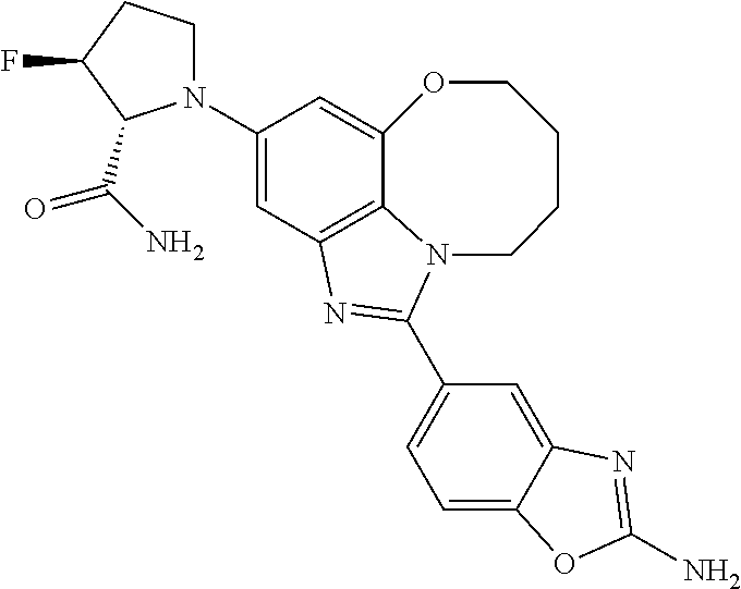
C12=C3C=C(N4CCC(F)C4C(N)=O)C=C1OCCCCN2C(C1=CC=C2C(=C1)N=C(N)O2)=N3
